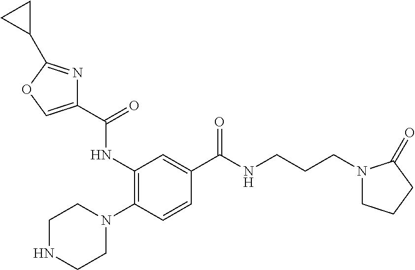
N1CCN(C2=C(NC(C3=COC(C4CC4)=N3)=O)C=C(C(NCCCN3CCCC3=O)=O)C=C2)CC1
